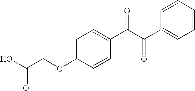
OC(COC1=CC=C(C(C(C2=CC=CC=C2)=O)=O)C=C1)=O
